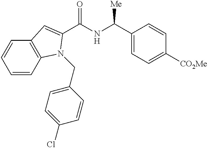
C1=CC2=C(C=C1)C=C(C(NC(C1=CC=C([CO2Me])C=C1)[Me])=O)N2CC1=CC=C(Cl)C=C1
